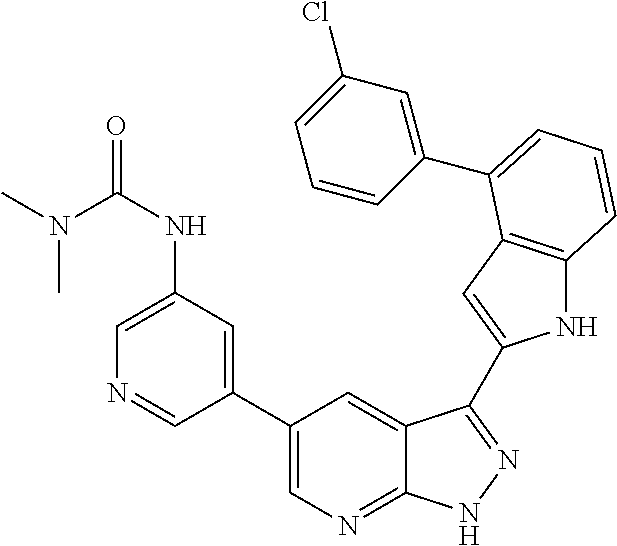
C1(C2=CN=C3C(=C2)C(C2=CC4=C(N2)C=CC=C4C2=CC(Cl)=CC=C2)=NN3)=CC(NC(N(C)C)=O)=CN=C1
